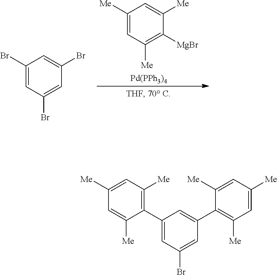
C1(Br)=CC(Br)=CC(Br)=C1.C1([Me])=CC([Me])=C([MgBr])C([Me])=C1.[Pd(PPh3)4].C1(C2=C([Me])C=C([Me])C=C2[Me])=CC(Br)=CC(C2=C([Me])C=C([Me])C=C2[Me])=C1
